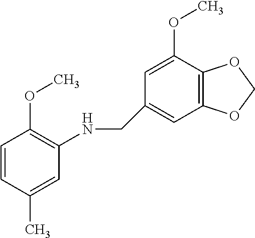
C1=CC(C)=CC(NCC2=CC3=C(C(OC)=C2)OCO3)=C1OC
